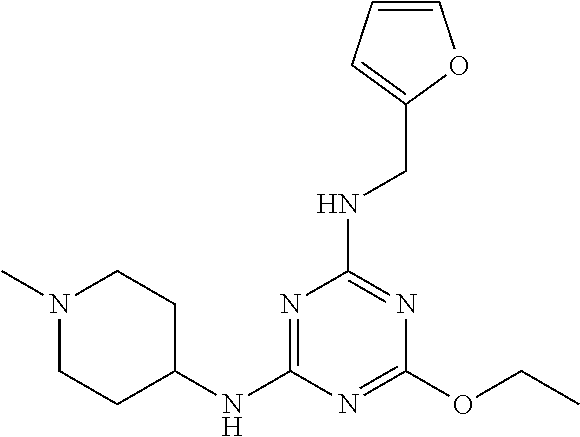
C1(OCC)=NC(NC2CCN(C)CC2)=NC(NCC2=CC=CO2)=N1
